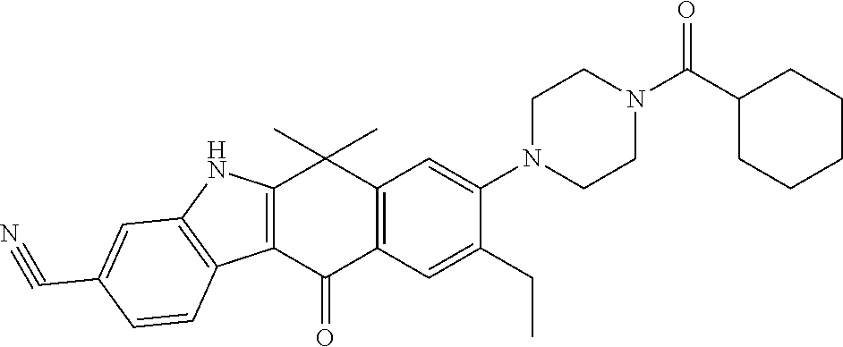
C12=C(C(=O)C3=C(C1(C)C)C=C(N1CCN(C(C4CCCCC4)=O)CC1)C(CC)=C3)C1=C(N2)C=C(C#N)C=C1
